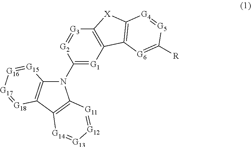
C12=C(C3=C(N1C1=[G1]C4=C([G3]=[G2]1)[X]C1=C4[G6]=C([R])[G5]=[G4]1)[G11]=[G12][G13]=[G14]3)[G18]=[G17][G16]=[G15]2
